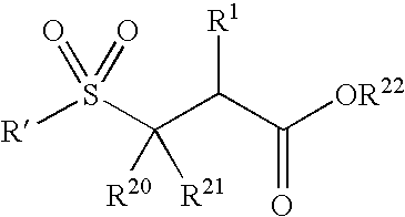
C(C(C([OR22])=O)[R1])(S([R])(=O)=O)([R20])[R21]
